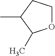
O1CCC(C)C1C
